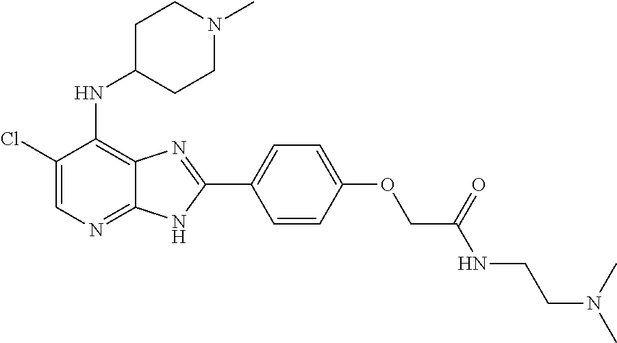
C1(Cl)=CN=C2C(=C1NC1CCN(C)CC1)N=C(C1=CC=C(OCC(NCCN(C)C)=O)C=C1)N2
